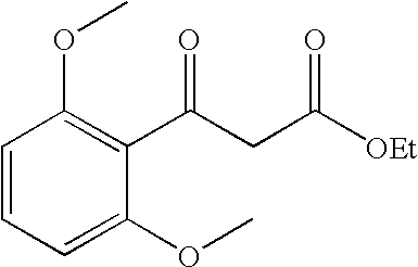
C1=CC=C(OC)C(C(=O)CC([OEt])=O)=C1OC
